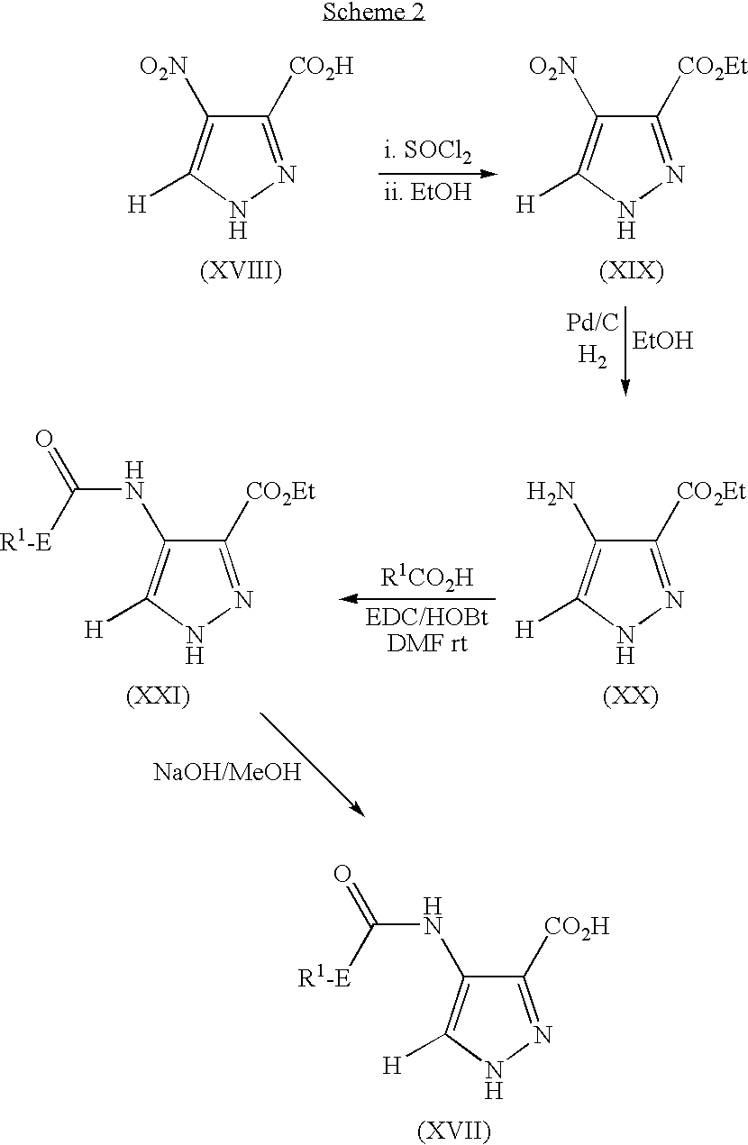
C1([CO2H])=NNC([H])=C1[O2N].C1([CO2Et])=NNC([H])=C1[O2N].[EtOH].C1([CO2Et])=NNC([H])=C1NC(=O)[R1-E].C1([CO2Et])=NNC([H])=C1N.C1([CO2H])=NNC([H])=C1NC(=O)[R1-E]
